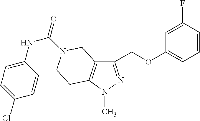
C1(COC2=CC=CC(F)=C2)=NN(C)C2=C1CN(C(=O)NC1=CC=C(Cl)C=C1)CC2
